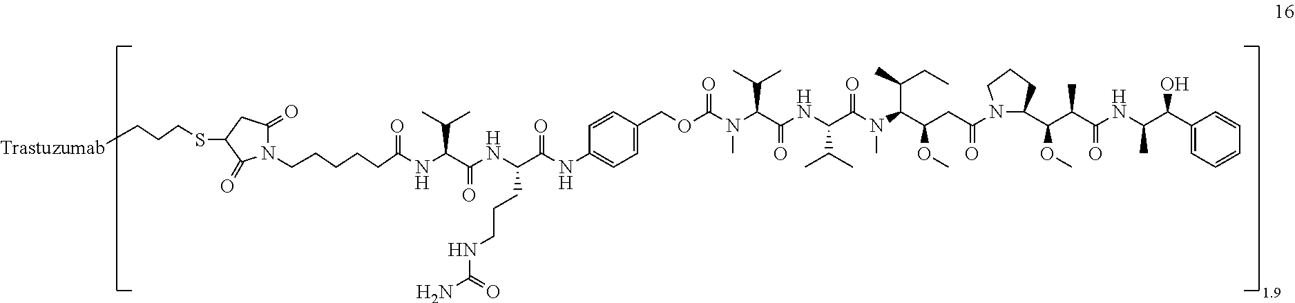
N1(CCCCCC(NC(C(NC(C(NC2=CC=C(COC(N(C(C(NC(C(N(C(C(CC(N3C(C(C(C(NC(C(C4=CC=CC=C4)O)C)=O)C)OC)CCC3)=O)OC)C(C)CC)C)=O)C(C)C)=O)C(C)C)C)=O)C=C2)=O)CCCNC(=O)N)=O)C(C)C)=O)C(=O)CC(SCCC[Trastuzumab])C1=O
